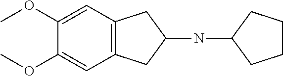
C12=C(C=C(OC)C(OC)=C1)CC(NC1CCCC1)C2
